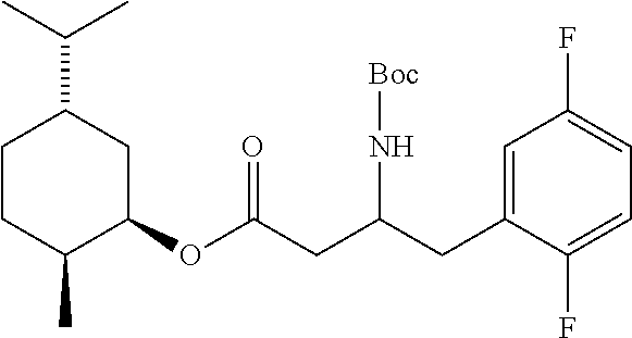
C1CC(C)C(OC(CC(CC2=CC(F)=CC=C2F)N[Boc])=O)CC1C(C)C
